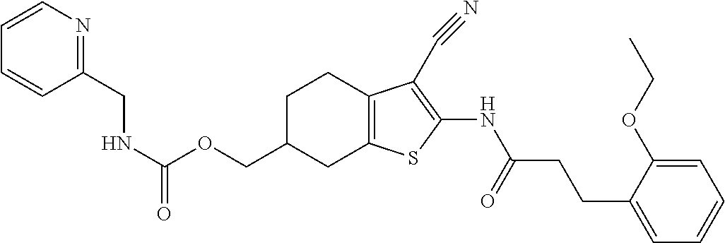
C(OCC1CC2=C(CC1)C(C#N)=C(NC(CCC1=CC=CC=C1OCC)=O)S2)(NCC1=NC=CC=C1)=O
